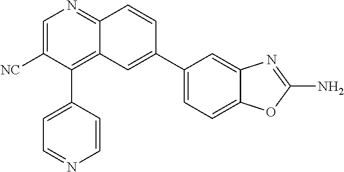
C1(C2=CC=NC=C2)=C2C(=NC=C1[NC])C=CC(C1=CC=C3C(=C1)N=C(N)O3)=C2
